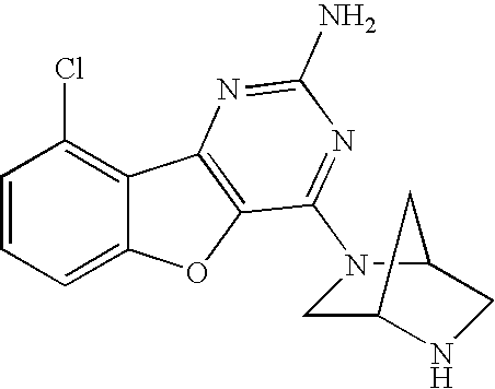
C12=CC=CC(Cl)=C1C1=C(O2)C(N2CC3NCC2C3)=NC(N)=N1
